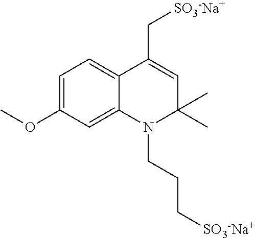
C1=C(OC)C=C2C(=C1)C(C[SO3-Na+])=CC(C)(C)N2CCC[SO3-Na+]
